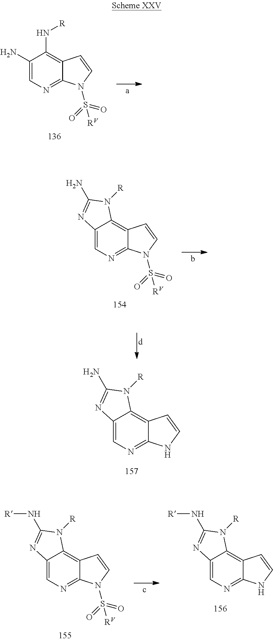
C1(N)=CN=C2C(=C1N[R])C=CN2S(=O)(=O)[RV].C12=CN=C3C(=C1N([R])C(N)=N2)C=CN3.C12=CN=C3C(=C1N([R])C(N)=N2)C=CN3S(=O)(=O)[RV].C12=CN=C3C(=C1N([R])C(N[R])=N2)C=CN3S(=O)(=O)[RV].C12=CN=C3C(=C1N([R])C(N[R])=N2)C=CN3
